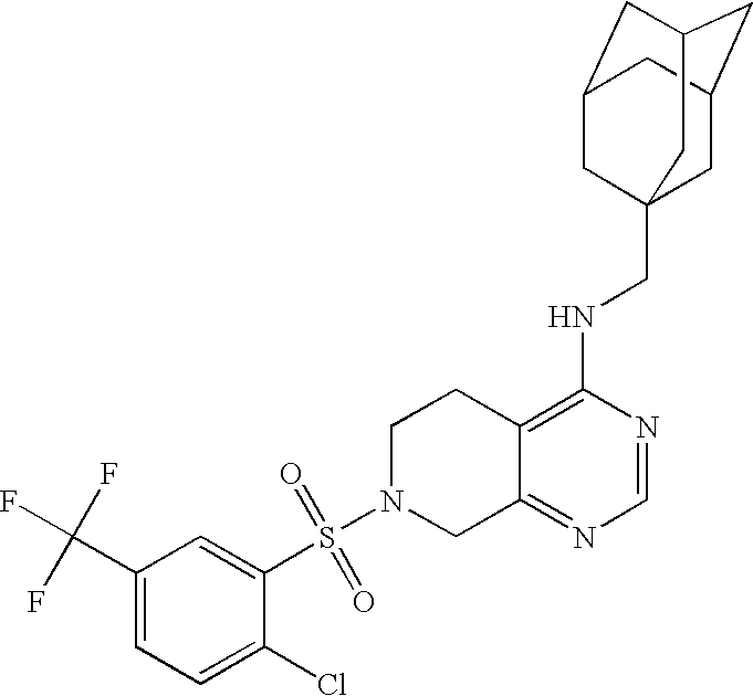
S(N1CC2=NC=NC(NCC34CC5CC(CC(C3)C5)C4)=C2CC1)(=O)(C1=CC(C(F)(F)F)=CC=C1Cl)=O
